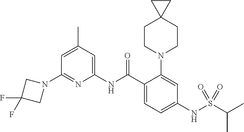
N1(C2=NC(NC(C3=CC=C(NS(C(C)C)(=O)=O)C=C3N3CCC4(CC3)CC4)=O)=CC(C)=C2)CC(F)(F)C1
